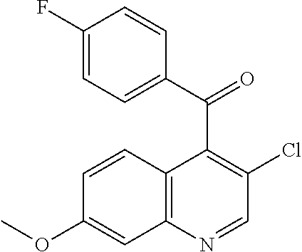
C12=C(N=CC(Cl)=C1C(C1=CC=C(F)C=C1)=O)C=C(OC)C=C2
